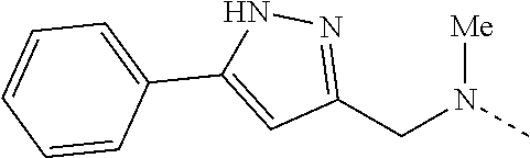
C1(CN([Me])C)=NNC(C2=CC=CC=C2)=C1
